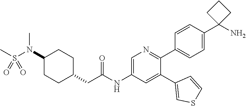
C1(N(S(C)(=O)=O)C)CCC(CC(NC2=CN=C(C3=CC=C(C4(N)CCC4)C=C3)C(C3=CSC=C3)=C2)=O)CC1
